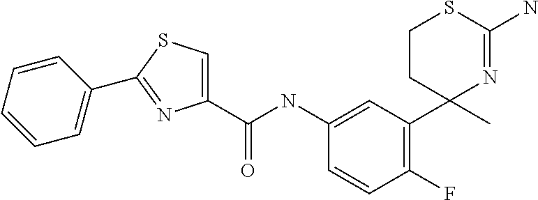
C1(C(NC2=CC(C3(C)N=C(N)SCC3)=C(F)C=C2)=O)=CSC(C2=CC=CC=C2)=N1
